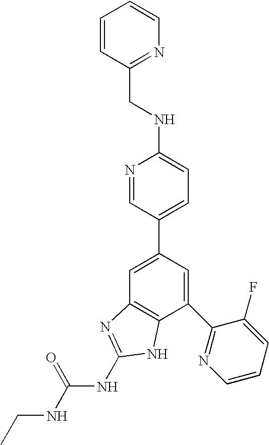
N1=CC(C2=CC3=C(C(C4=NC=CC=C4F)=C2)NC(NC(NCC)=O)=N3)=CC=C1NCC1=NC=CC=C1
